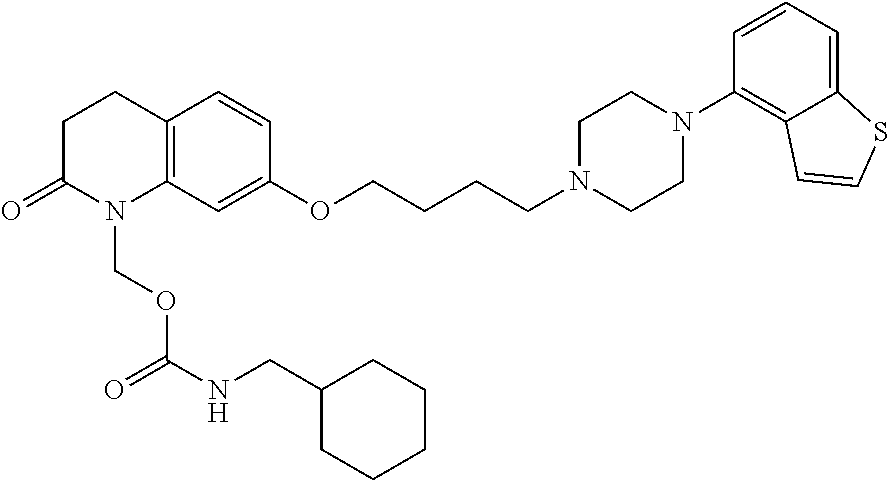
C12=C(CCC(=O)N1COC(NCC1CCCCC1)=O)C=CC(OCCCCN1CCN(C3=C4C(=CC=C3)SC=C4)CC1)=C2
